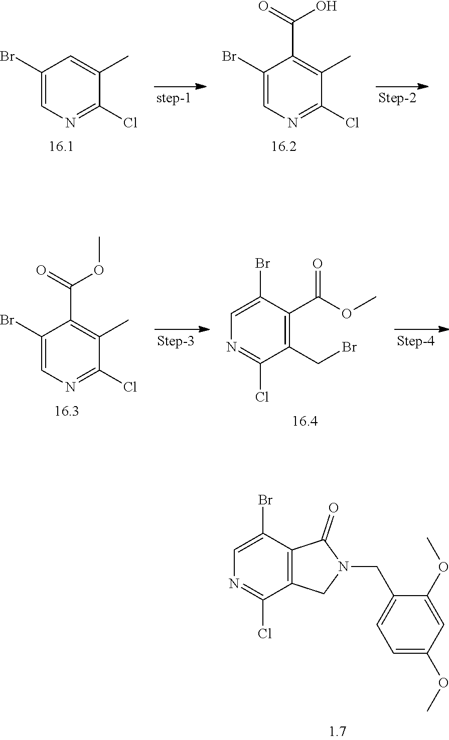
C1(Cl)=NC=C(Br)C(C(=O)O)=C1C.C1(Cl)=NC=C(Br)C=C1C.C1(C(=O)OC)=C(C)C(Cl)=NC=C1Br.C1(Cl)=NC=C(Br)C(C(=O)OC)=C1CBr.C1(Br)=CN=C(Cl)C2=C1C(=O)N(CC1=CC=C(OC)C=C1OC)C2
